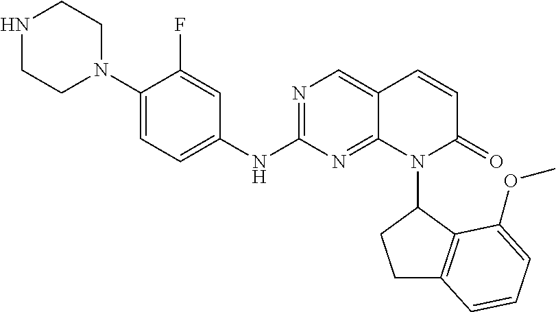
C1(N2CCNCC2)=CC=C(NC2=NC=C3C(=N2)N(C2C4=C(CC2)C=CC=C4OC)C(=O)C=C3)C=C1F
